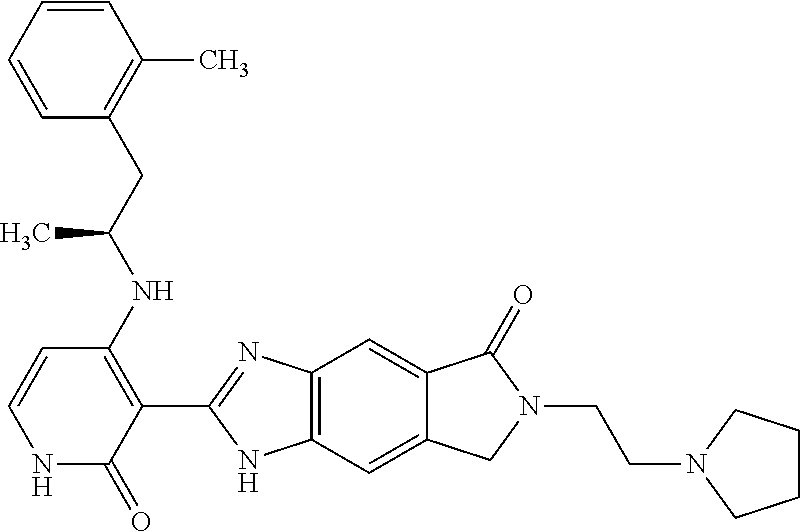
C1=CC=CC(CC(NC2=C(C3=NC4=C(N3)C=C3C(=C4)C(=O)N(CCN4CCCC4)C3)C(=O)NC=C2)C)=C1C
